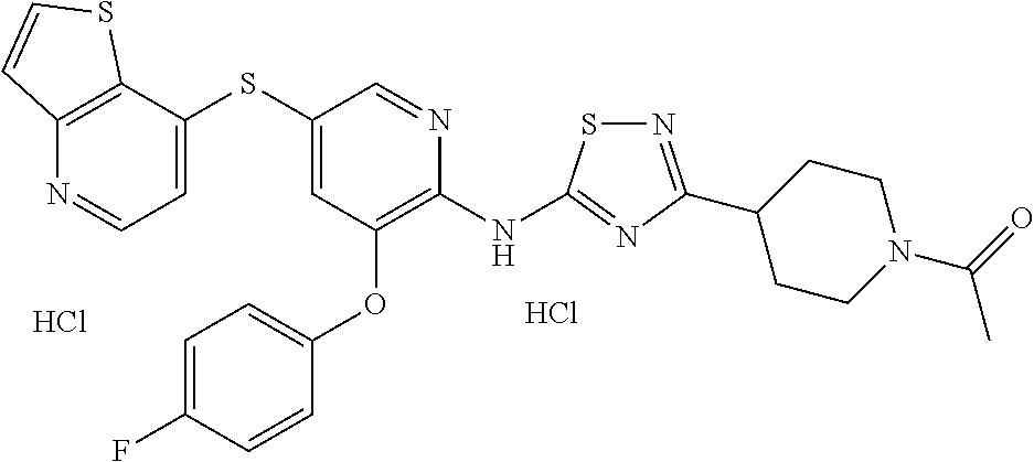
S(C1=CC(OC2=CC=C(F)C=C2)=C(NC2=NC(C3CCN(C(C)=O)CC3)=NS2)N=C1)C1=CC=NC2=C1SC=C2.Cl.Cl
